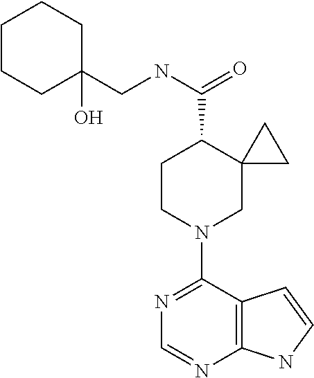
N1=C(N2CC3(C(C(=O)NCC4(O)CCCCC4)CC2)CC3)C2=C(N=C1)NC=C2
